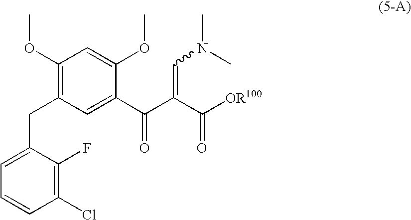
C1(OC)=C(CC2=CC=CC(Cl)=C2F)C=C(C(=O)C(C(=O)[OR100])=CN(C)C)C(OC)=C1
